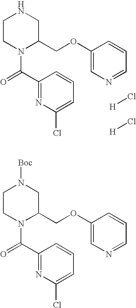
C1CN(C(=O)C2=NC(Cl)=CC=C2)C(COC2=CN=CC=C2)CN1.[H]Cl.[H]Cl.C1CN(C(=O)C2=NC(Cl)=CC=C2)C(COC2=CN=CC=C2)CN1[Boc]
